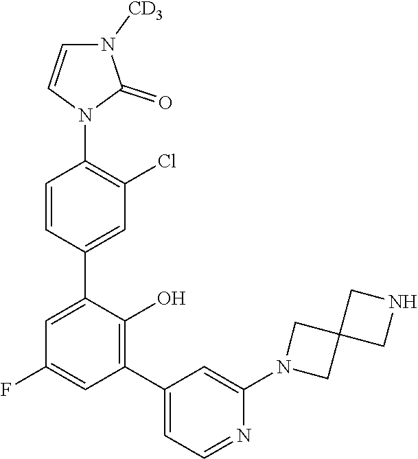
C1=CN(C2=C(Cl)C=C(C3=CC(F)=CC(C4=CC=NC(N5CC6(C5)CNC6)=C4)=C3O)C=C2)C(=O)N1[CD3]
